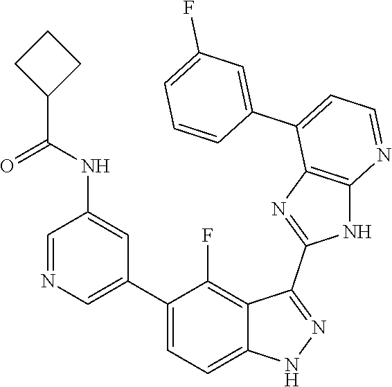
C1=NC=C(C2=CC=C3C(=C2F)C(C2=NC4=C(N2)N=CC=C4C2=CC(F)=CC=C2)=NN3)C=C1NC(=O)C1CCC1
